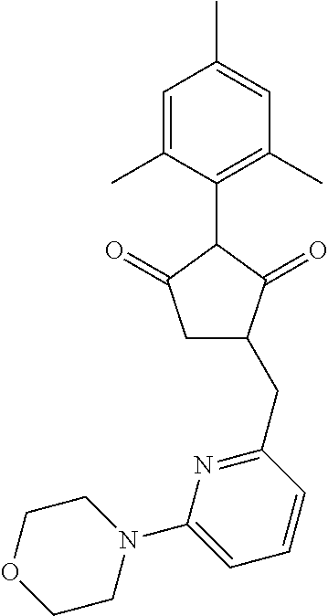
C1=C(C)C(C2C(=O)CC(CC3=NC(N4CCOCC4)=CC=C3)C2=O)=C(C)C=C1C
